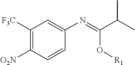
C1=C(N=C(C(C)C)O[R1])C=CC([O2N])=C1[F3C]
